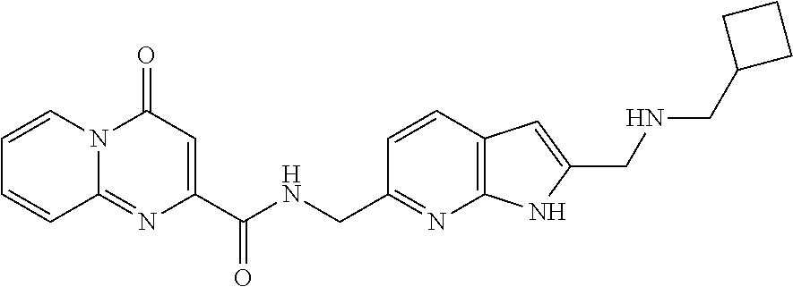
C1=CN2C(=NC(C(NCC3=NC4=C(C=C3)C=C(CNCC3CCC3)N4)=O)=CC2=O)C=C1
